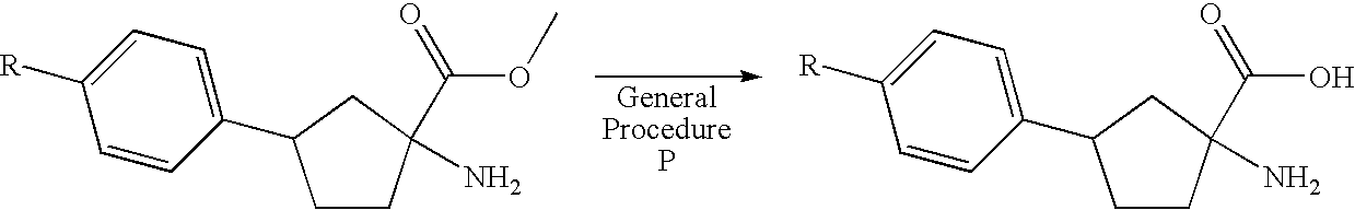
C1([R])=CC=C(C2CCC(N)(C(=O)OC)C2)C=C1.C1([R])=CC=C(C2CCC(N)(C(=O)O)C2)C=C1
